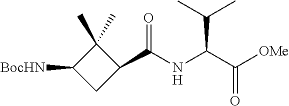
O=C(NC(C([OMe])=O)C(C)C)C1C(C)(C)C([BocHN])C1
